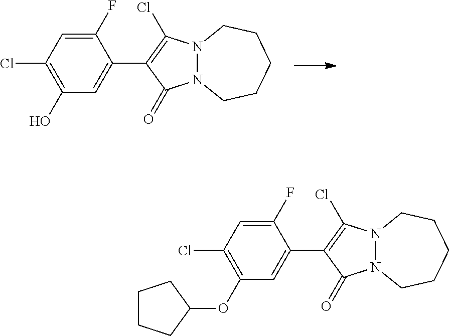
C1(OC2CCCC2)=C(Cl)C=C(F)C(C2=C(Cl)N3N(C2=O)CCCCC3)=C1.C1(O)=C(Cl)C=C(F)C(C2=C(Cl)N3N(C2=O)CCCCC3)=C1
